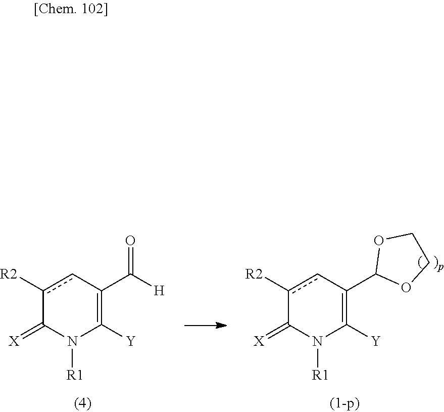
C1([Y])=C(C(=O)[H])cc([R2])C(=[X])N1[R1].C1([Y])=C(C2OCCO2)cc([R2])C(=[X])N1[R1]
